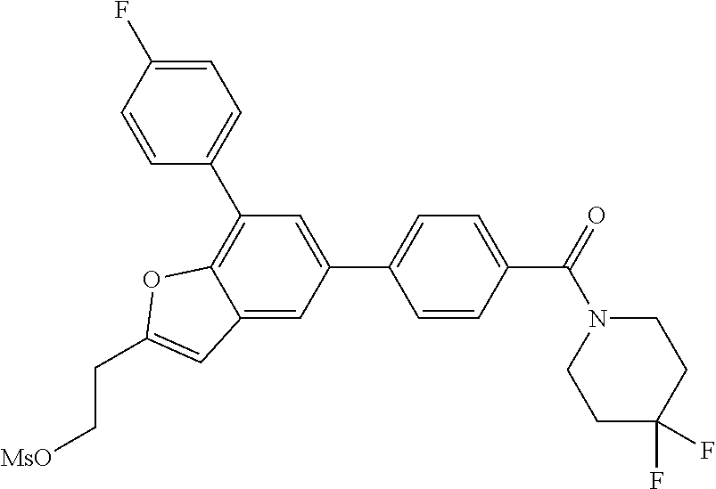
C1(C2=CC=C(C(=O)N3CCC(F)(F)CC3)C=C2)=CC(C2=CC=C(F)C=C2)=C2C(=C1)C=C(CC[MsO])O2
